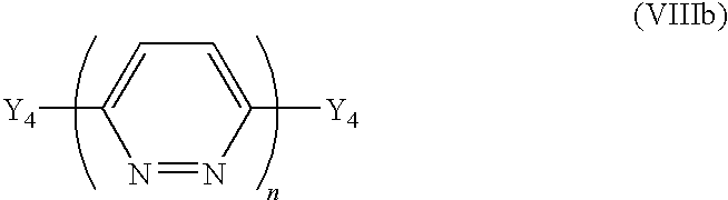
C1=C([Y4])N=NC([Y4])=C1
